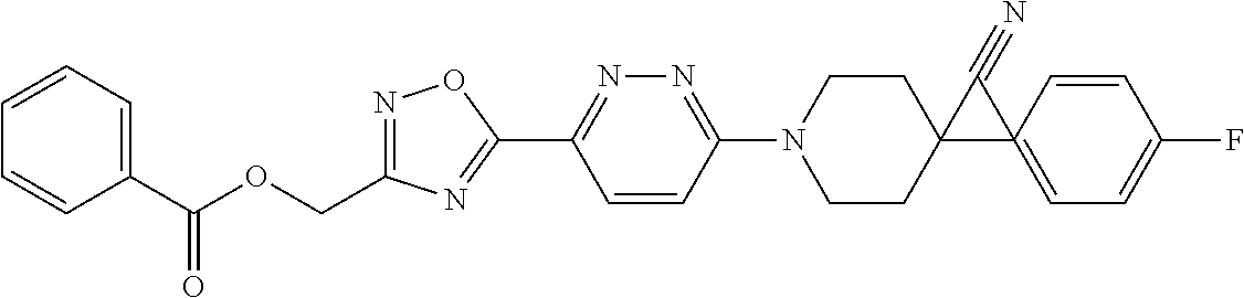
C1(C(OCC2=NOC(C3=NN=C(N4CCC5(CC4)C(#N)C54=CC=C(F)C=C4)C=C3)=N2)=O)=CC=CC=C1
